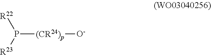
P([(CR24)p][O-])([R23])[R22]
